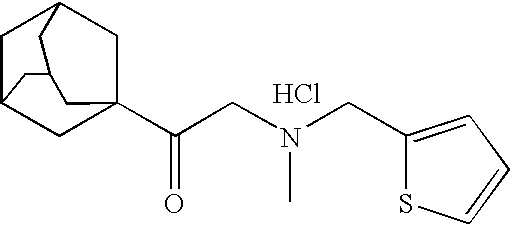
C1C2CC3(C(=O)CN(C)CC4=CC=CS4)CC1CC(C2)C3.Cl
